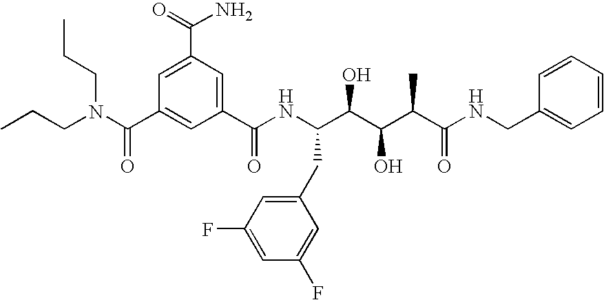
CCCN(C(C1=CC(C(NC(C(C(C(C(NCC2=CC=CC=C2)=O)C)O)O)CC2=CC(F)=CC(F)=C2)=O)=CC(C(=O)N)=C1)=O)CCC
